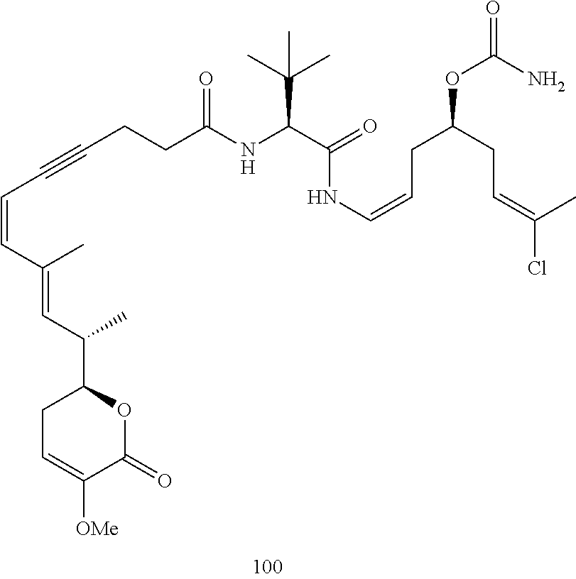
N(C=CCC(CC=C(Cl)C)OC(=O)N)C(C(NC(CCC#CC=CC(=CC(C1CC=C([OMe])C(=O)O1)C)C)=O)C(C)(C)C)=O
